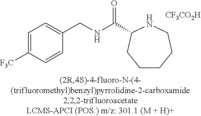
[CF3CO2H].C1=C([F3C])C=CC(CNC(=O)C2NCCCCC2)=C1
